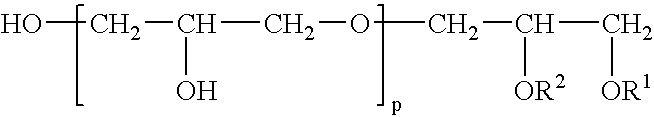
OCC(COCC(C[OR1])[OR2])O
